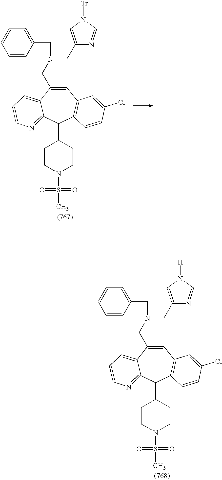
C1=C(CN(CC2=CC=CC=C2)CC2=CN([H])C=N2)C2=CC=CN=C2C(C2CCN(S(=O)(C)=O)CC2)C2=C1C=C(Cl)C=C2.C1=C(CN(CC2=CC=CC=C2)CC2=CN([Tr])C=N2)C2=CC=CN=C2C(C2CCN(S(=O)(C)=O)CC2)C2=C1C=C(Cl)C=C2
